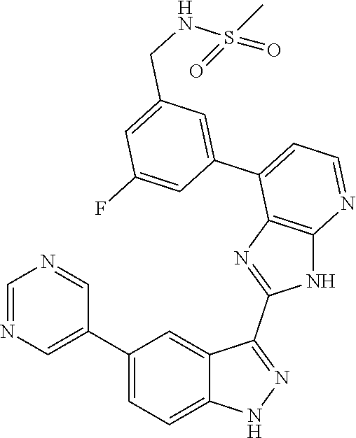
C1=NC=C(C2=CC=C3C(=C2)C(C2=NC4=C(N2)N=CC=C4C2=CC(CNS(=O)(C)=O)=CC(F)=C2)=NN3)C=N1
